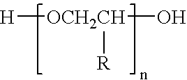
[H][OCH2CH](O)[R]
